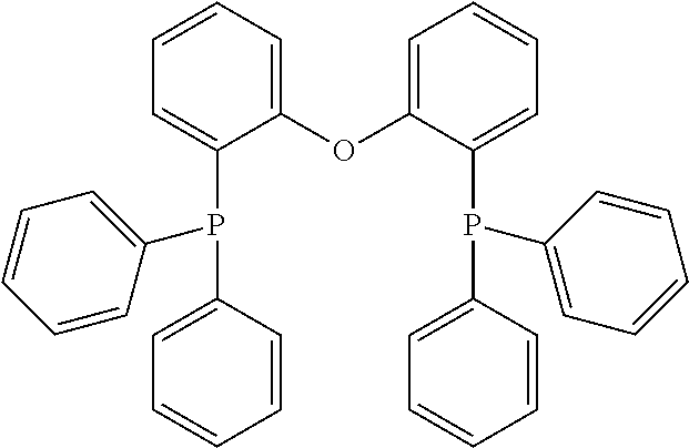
C1=C(OC2=CC=CC=C2P(C2=CC=CC=C2)C2=CC=CC=C2)C(P(C2=CC=CC=C2)C2=CC=CC=C2)=CC=C1
